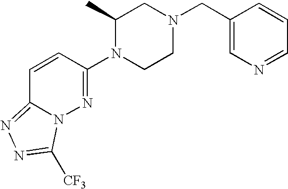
C1=CC(N2CCN(CC3=CN=CC=C3)CC2C)=NN2C1=NN=C2[CF3]
